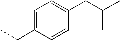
C1=C(CC)C=CC(CC(C)C)=C1
